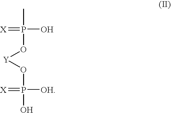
CP(O)(=[X])O[Y]OP([OH])(O)=[X]
